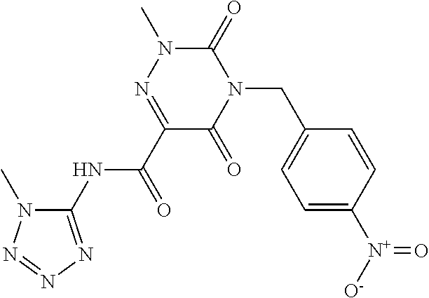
C1(NC(C2=NN(C)C(=O)N(CC3=CC=C([N+]([O-])=O)C=C3)C2=O)=O)=NN=NN1C
